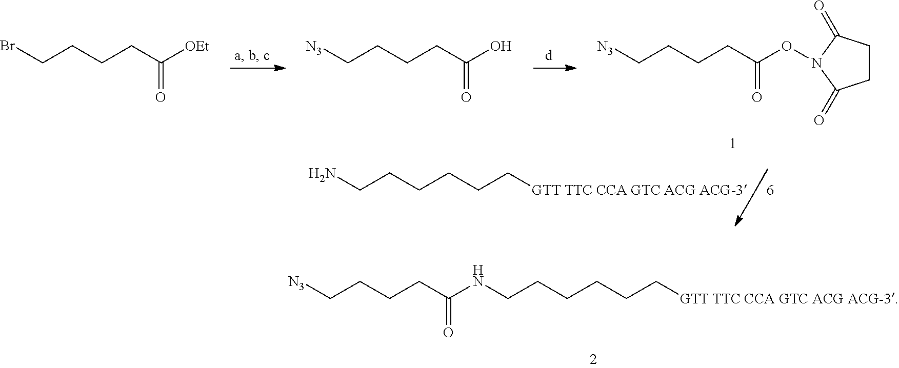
C1CC(=O)N(OC(CCCC[N3])=O)C1=O.[OEt]C(CCCCBr)=O.OC(CCCC[N3])=O.C(CCCCCN)[GTT TTC CCA GTC ACG ACG-3].C(CCCCCNC(CCCC[N3])=O)[GTT TTC CCA GTC ACG ACG-3]
